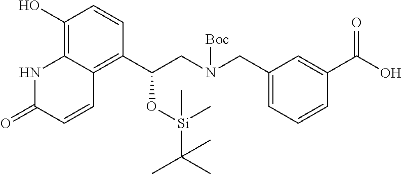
C1(O)=C2C(=C(C(CN(CC3=CC=CC(C(O)=O)=C3)[Boc])O[Si](C(C)(C)C)(C)C)C=C1)C=CC(=O)N2
